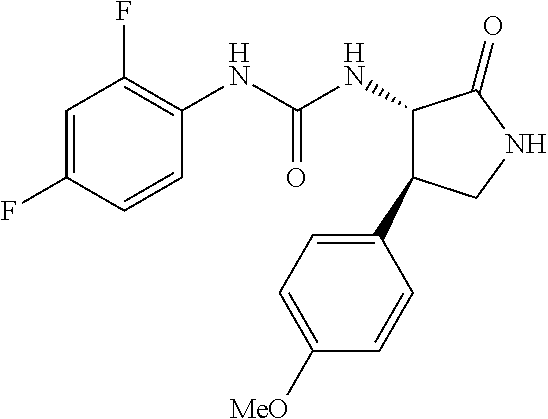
C1=C(F)C=CC(NC(NC2C(C3=CC=C([MeO])C=C3)CNC2=O)=O)=C1F
